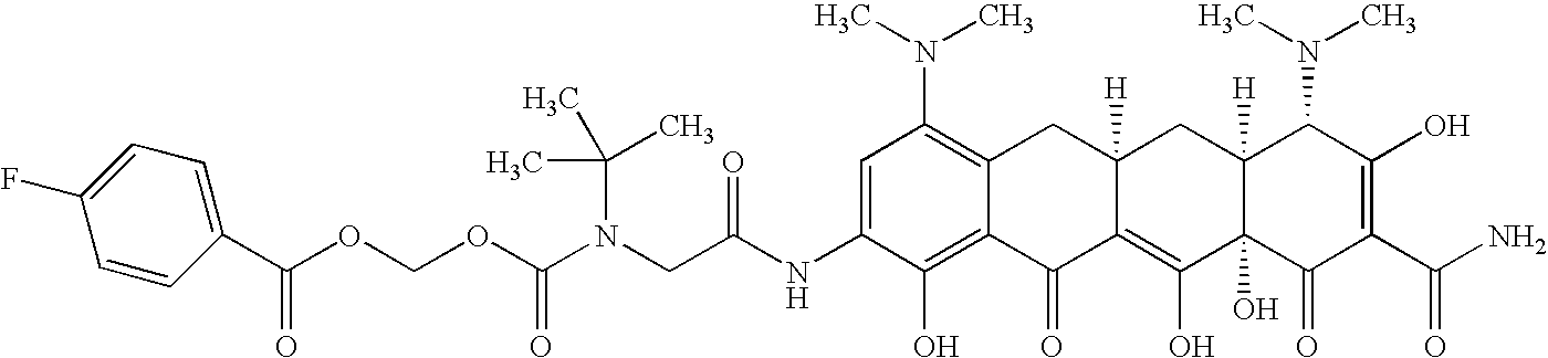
N(CC(NC1=CC(N(C)C)=C2C(=C1O)C(=O)C1=C(O)C3(O)C([H])(CC1([H])C2)C(N(C)C)C(O)=C(C(N)=O)C3=O)=O)(C(OCOC(=O)C1=CC=C(F)C=C1)=O)C(C)(C)C
